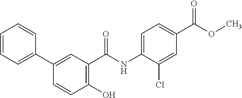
C1=C(C2=CC=CC=C2)C=CC(O)=C1C(NC1=CC=C(C(OC)=O)C=C1Cl)=O
